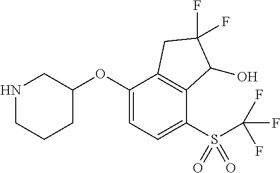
O(C1=CC=C(S(C(F)(F)F)(=O)=O)C2=C1CC(F)(F)C2O)C1CNCCC1
